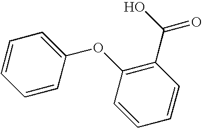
C1=CC=C(OC2=C(C(=O)O)C=CC=C2)C=C1
